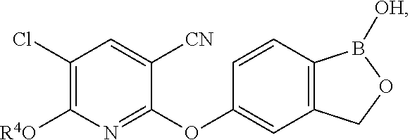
C1(OC2=NC([R4O])=C(Cl)C=C2[CN])=CC2=C(C=C1)B([OH])OC2
